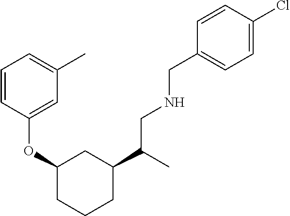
C1=CC(OC2CCCC(C(C)CNCC3=CC=C(Cl)C=C3)C2)=CC(C)=C1
